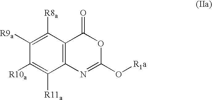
C1([R10a])=C([R11a])C2=C(C([R8a])=C1[R9a])C(=O)OC(O[R1a])=N2
